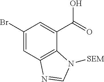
C1(Br)=CC2=C(C(C(=O)O)=C1)N([SEM])C=N2
